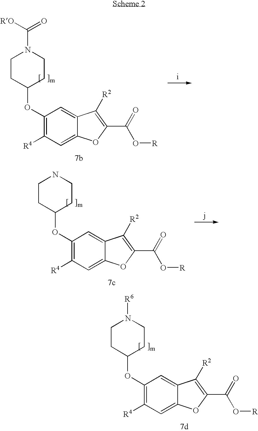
C1(OC2CCN(C([RO])=O)CC2)=C([R4])C=C2C(=C1)C([R2])=C(C(=O)O[R])O2.C1(OC2CCNCC2)=C([R4])C=C2C(=C1)C([R2])=C(C(=O)O[R])O2.C1(OC2CCN([R6])CC2)=C([R4])C=C2C(=C1)C([R2])=C(C(=O)O[R])O2
